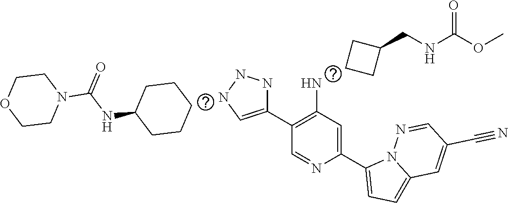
C1(C2=CNNN2)=C(N)C=C(C2=CC=C3N2N=CC(C#N)=C3)N=C1.C1CCC(NC(=O)N2CCOCC2)CC1.C1CC(CNC(=O)OC)C1
